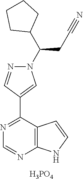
C1(C(N2N=CC(C3=NC=NC4=C3C=CN4)=C2)CC#N)CCCC1.[H3PO4]
